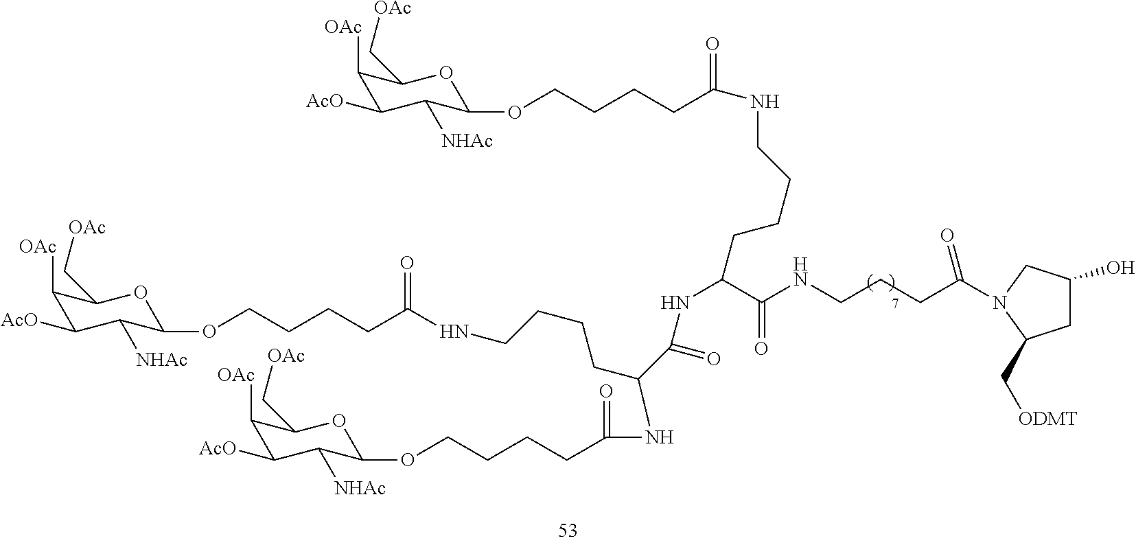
C1([OAc])C([AcO])C([NHAc])C(OCCCCC(NCCCCC(C(NCCCC(=O)N2CC(O)CC2C[ODMT])=O)NC(=O)C(CCCCNC(CCCCOC2C([NHAc])C([AcO])C([OAc])C(C[OAc])O2)=O)NC(CCCCOC2C([NHAc])C([AcO])C([OAc])C(C[OAc])O2)=O)=O)OC1C[OAc]
